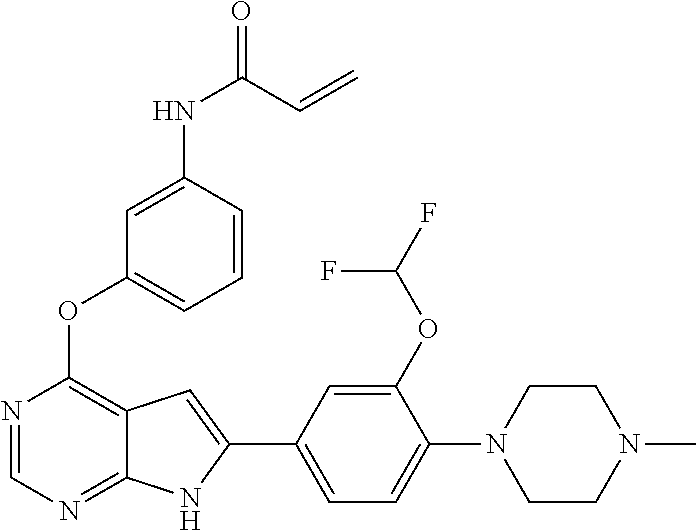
C1CN(C)CCN1C1=CC=C(C2=CC3=C(OC4=CC=CC(NC(C=C)=O)=C4)N=CN=C3N2)C=C1OC(F)F
